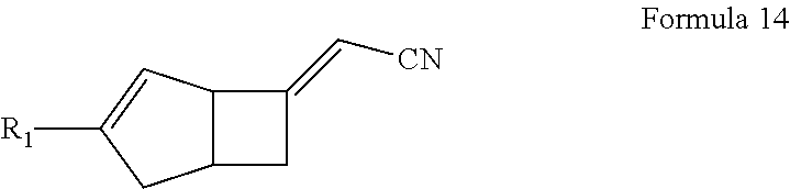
C12C(CC1=C[CN])CC([R1])=C2
